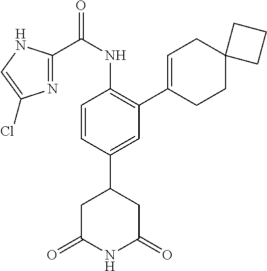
C1=CC(C2CC(=O)NC(=O)C2)=CC(C2=CCC3(CC2)CCC3)=C1NC(C1=NC(Cl)=CN1)=O
